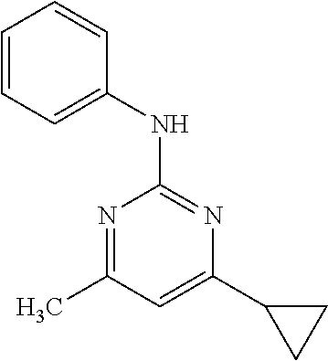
C1=CC=C(NC2=NC(C3CC3)=CC(C)=N2)C=C1
